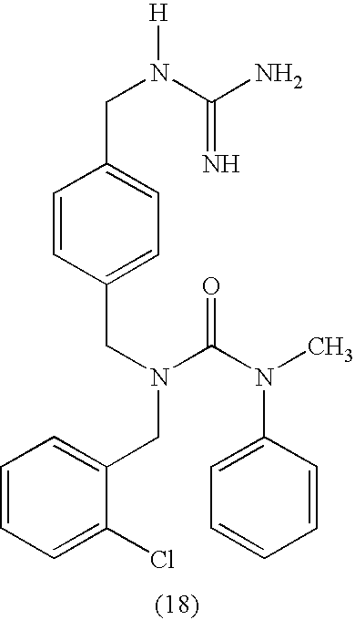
C1=CC=C(Cl)C(CN(CC2=CC=C(CN(C(N)=N)[H])C=C2)C(N(C)C2=CC=CC=C2)=O)=C1
